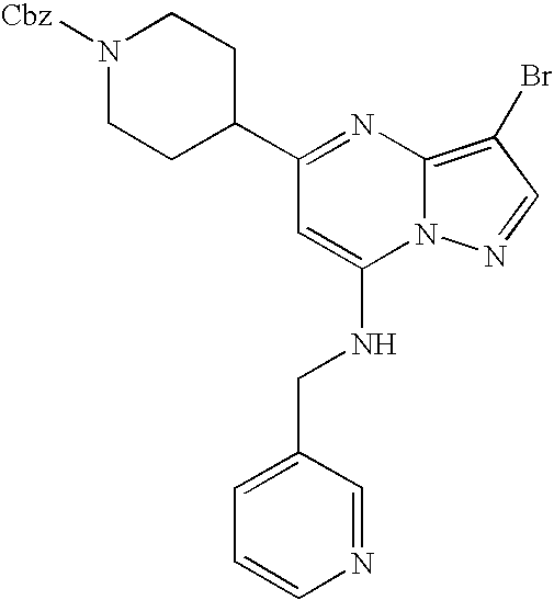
C1(C2=NC3=C(Br)C=NN3C(NCC3=CC=CN=C3)=C2)CCN([Cbz])CC1
